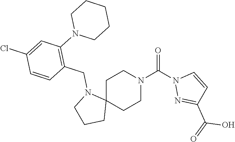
C1C2(CCN(C(N3N=C(C(=O)O)C=C3)=O)C1)N(CC1=C(N3CCCCC3)C=C(Cl)C=C1)CCC2
